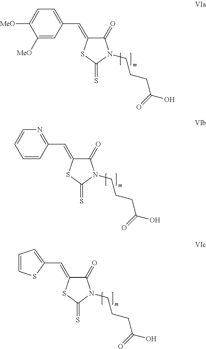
C1(=O)C(=CC2=CC=C([MeO])C([MeO])=C2)SC(=S)N1CCCC(O)=O.C1(=O)C(=CC2=NC=CC=C2)SC(=S)N1CCCC(O)=O.C1(=O)C(=CC2=CC=CS2)SC(=S)N1CCCC(O)=O
